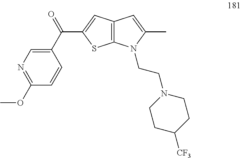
N1=C(OC)C=CC(C(=O)C2=CC3=C(S2)N(CCN2CCC([CF3])CC2)C(C)=C3)=C1
